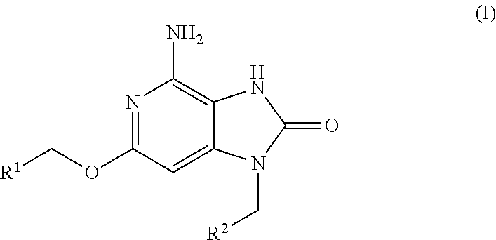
[R1]COC1=NC(N)=C2C(=C1)N(C[R2])C(=O)N2
